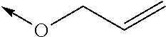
O(CC=C)->C
